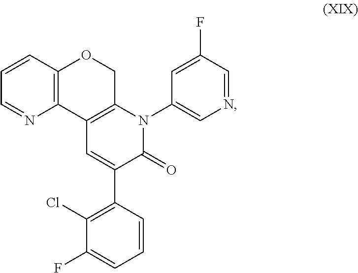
C12=C(C=CC=N1)OCC1=C2C=C(C2=C(Cl)C(F)=CC=C2)C(=O)N1C1=CN=CC(F)=C1
